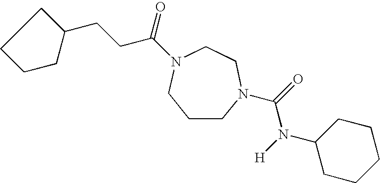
C1(CCC(=O)N2CCN(C(=O)N([H])C3CCCCC3)CCC2)CCCC1
